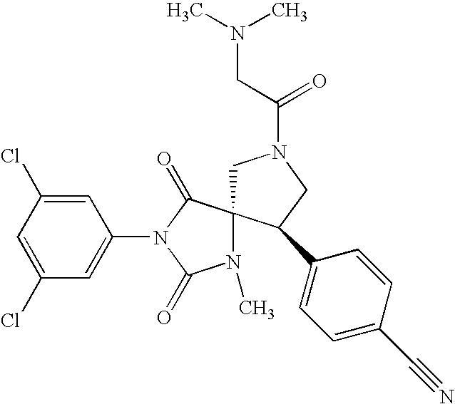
C1=C(Cl)C=C(N2C(=O)N(C)C3(C2=O)CN(C(CN(C)C)=O)CC3C2=CC=C(C#N)C=C2)C=C1Cl
